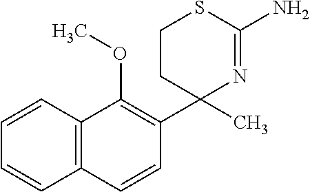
C1CC(C2=C(OC)C3=C(C=C2)C=CC=C3)(C)N=C(N)S1
